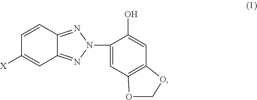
C1=CC2=NN(C3=CC4=C(C=C3O)OCO4)N=C2C=C1[X]
